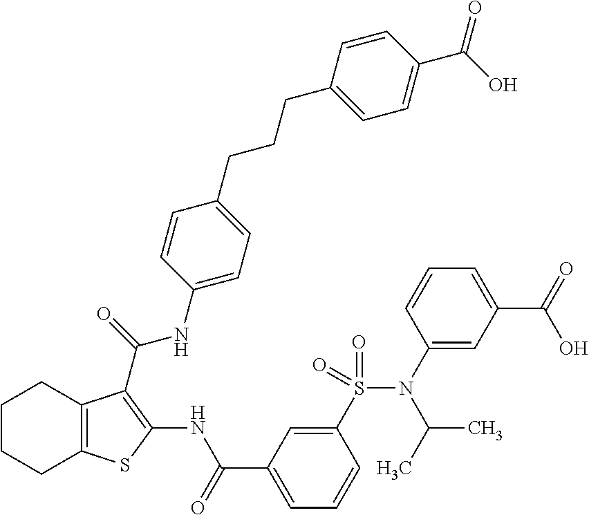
C1(S(N(C2=CC(C(O)=O)=CC=C2)C(C)C)(=O)=O)=CC(C(=O)NC2=C(C(=O)NC3=CC=C(CCCC4=CC=C(C(O)=O)C=C4)C=C3)C3=C(S2)CCCC3)=CC=C1
